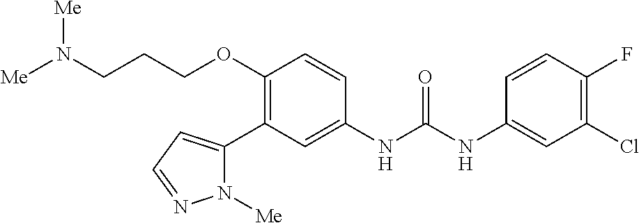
C1(OCCCN([Me])[Me])=C(C2=CC=NN2[Me])C=C(NC(=O)NC2=CC(Cl)=C(F)C=C2)C=C1
